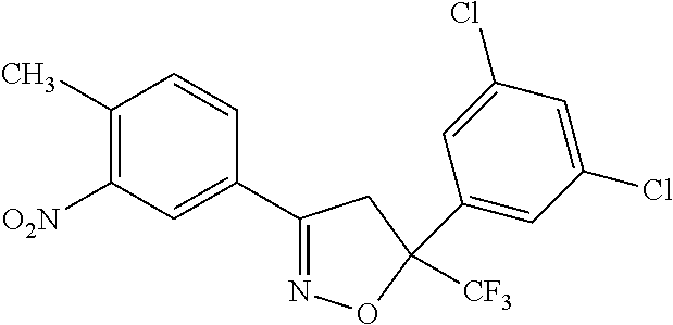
C1(C)=C([O2N])C=C(C2=NOC(C3=CC(Cl)=CC(Cl)=C3)([CF3])C2)C=C1
